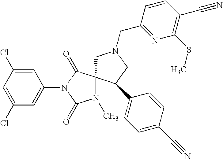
C1(Cl)=CC(Cl)=CC(N2C(=O)N(C)C3(C2=O)CN(CC2=NC(SC)=C(C#N)C=C2)CC3C2=CC=C(C#N)C=C2)=C1
